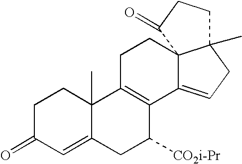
C1C(=O)C=C2C(C)(C1)C1=C(C([CO2i-Pr])C2)C2=CCC3(C)C2(CC1)C(=O)CC3
